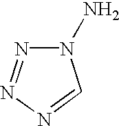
N1(N)N=NN=C1
